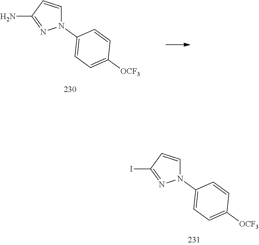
N1(C2=CC=C([OCF3])C=C2)C=CC(N)=N1.N1(C2=CC=C([OCF3])C=C2)C=CC(I)=N1
